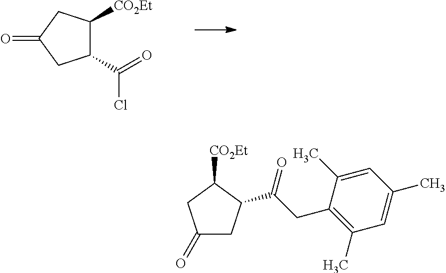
C1(C(Cl)=O)C([CO2Et])CC(=O)C1.C1(=O)CC(C(CC2=C(C)C=C(C)C=C2C)=O)C([CO2Et])C1
